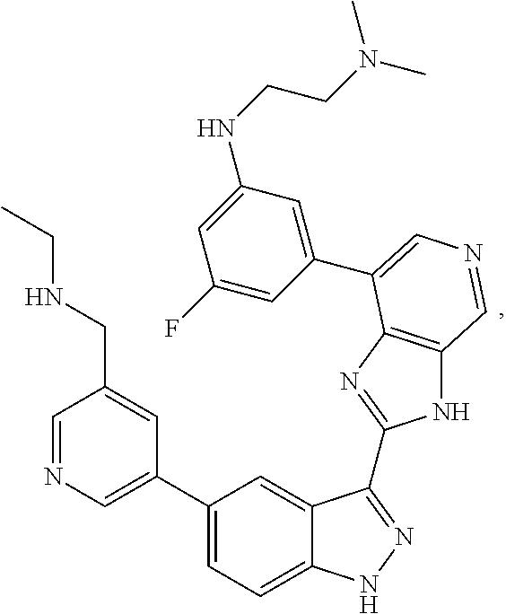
C1=NC=C(C2=CC=C3C(=C2)C(C2=NC4=C(N2)C=NC=C4C2=CC(NCCN(C)C)=CC(F)=C2)=NN3)C=C1CNCC
